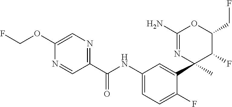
C1(C(NC2=CC=C(F)C(C3(C)C(F)C(CF)OC(N)=N3)=C2)=O)=NC=C(OCF)N=C1
